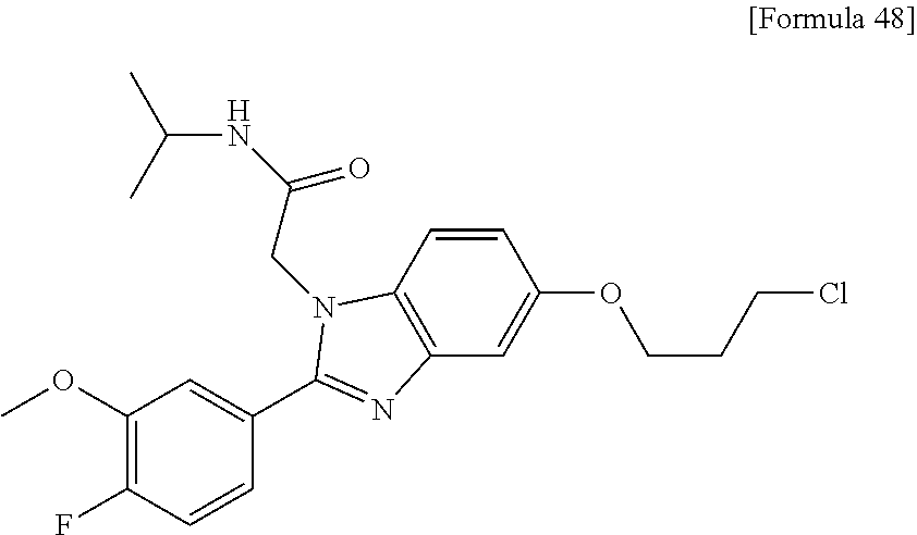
C1=CC2=C(C=C1OCCCCl)N=C(C1=CC(OC)=C(F)C=C1)N2CC(NC(C)C)=O
